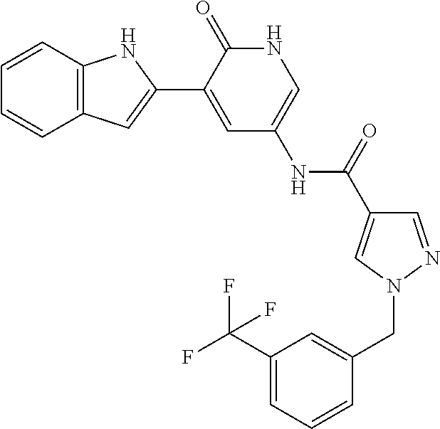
C12=C(C=CC=C1)NC(C1=CC(NC(=O)C3=CN(CC4=CC(C(F)(F)F)=CC=C4)N=C3)=CNC1=O)=C2
